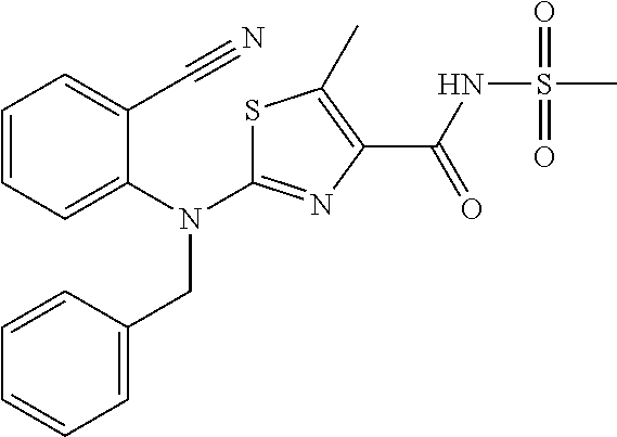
N(C1=NC(C(=O)NS(C)(=O)=O)=C(C)S1)(CC1=CC=CC=C1)C1=CC=CC=C1C#N
